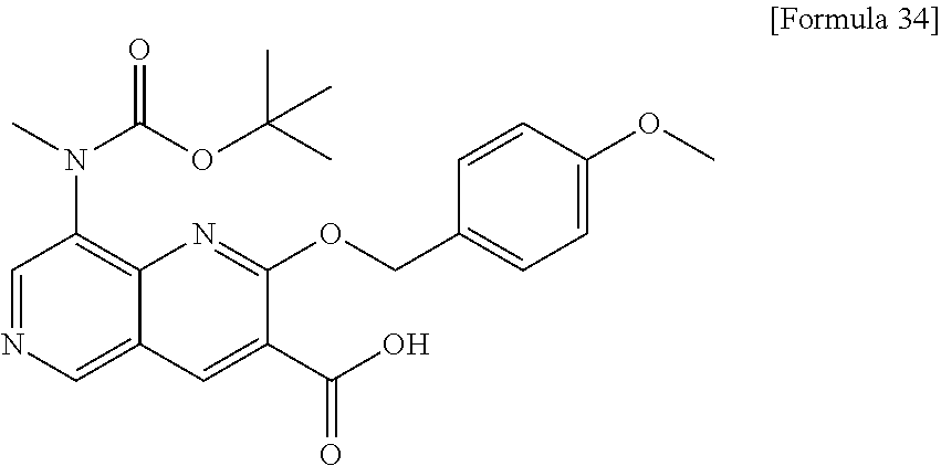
N(C1=C2C(=CN=C1)C=C(C(O)=O)C(OCC1=CC=C(OC)C=C1)=N2)(C)C(OC(C)(C)C)=O
